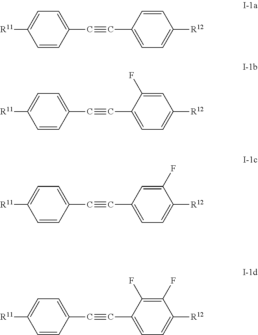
C1=CC(C#CC2=CC=C([R12])C=C2)=CC=C1[R11].C1=CC(C#CC2=CC=C([R12])C=C2F)=CC=C1[R11].C1=CC(C#CC2=CC=C([R12])C(F)=C2)=CC=C1[R11].C1=CC(C#CC2=CC=C([R12])C(F)=C2F)=CC=C1[R11]
